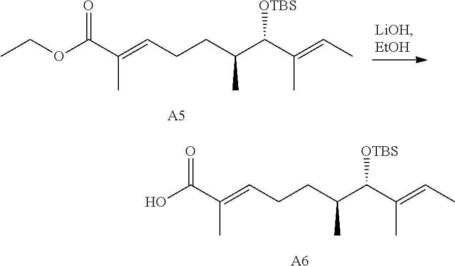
C(CC(C(C(=CC)C)[OTBS])C)C=C(C(OCC)=O)C.[A5].C(CC(C(C(=CC)C)[OTBS])C)C=C(C(O)=O)C.[A6]
